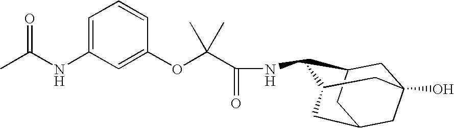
C1=C(NC(C)=O)C=C(OC(C(NC2C3CC4(O)CC(CC2C4)C3)=O)(C)C)C=C1
